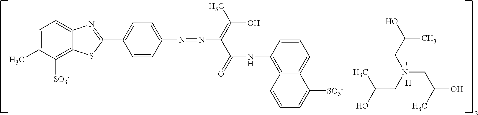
C(CN(CC(C)O)CC(O)C)(O)C.[H].C1=C(C)C([SO3-])=C2C(=C1)N=C(C1=CC=C(N=NC(C(=O)NC3=C4C(=CC=C3)C([SO3-])=CC=C4)=C(C)O)C=C1)S2
